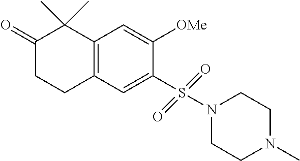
C1(=O)CCC2=C(C1(C)C)C=C([OMe])C(S(N1CCN(C)CC1)(=O)=O)=C2
